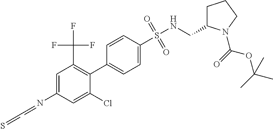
C1(C2=C(C(F)(F)F)C=C(N=CC=S)C=C2Cl)=CC=C(S(NCC2CCCN2C(=O)OC(C)(C)C)(=O)=O)C=C1
